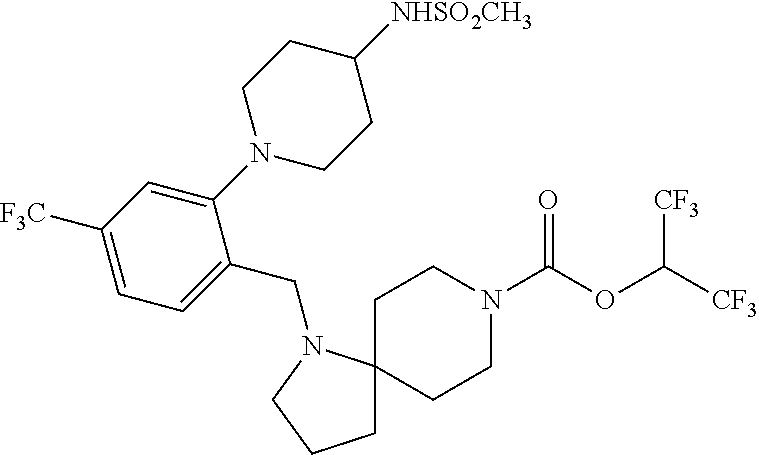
C1C2(N(CC3=CC=C([F3C])C=C3N3CCC([NHSO2CH3])CC3)CC1)CCN(C(OC([CF3])[CF3])=O)CC2
